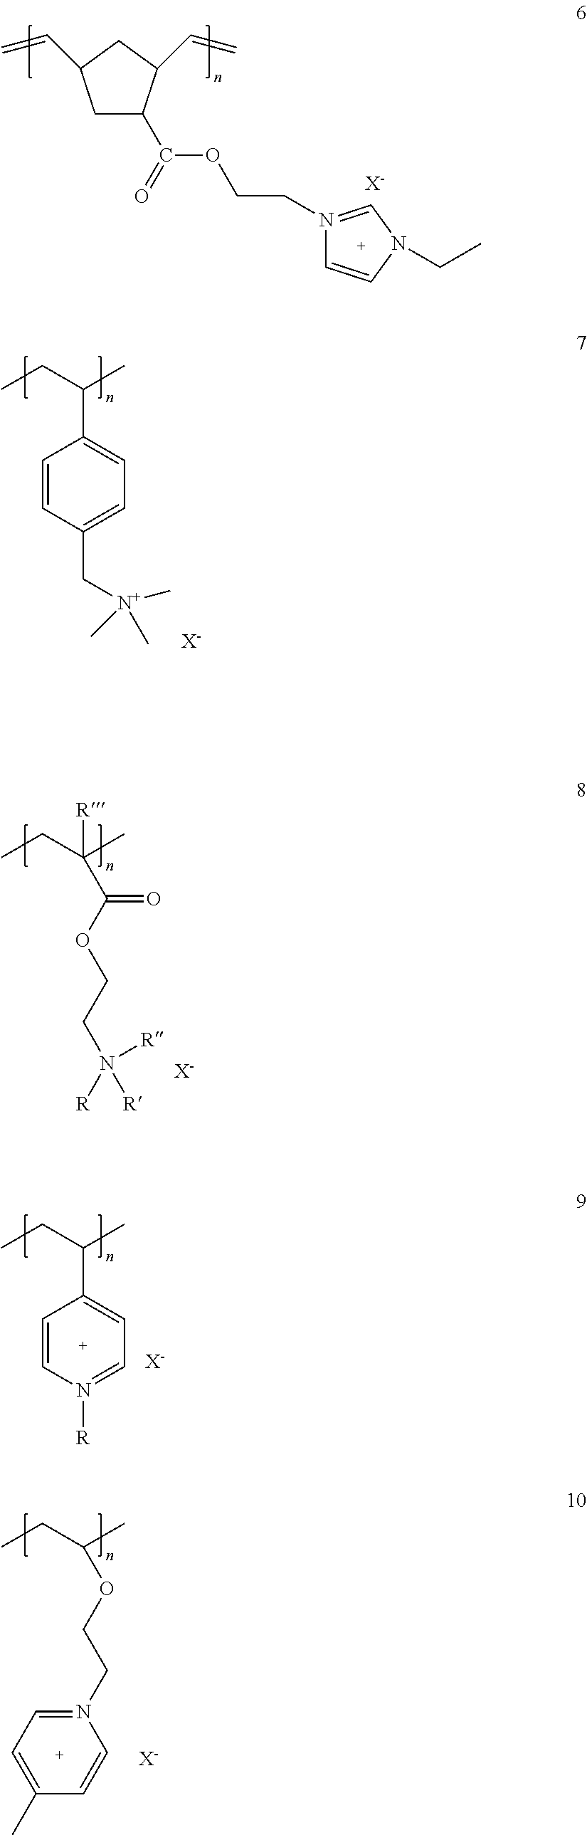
C1(C(CC)C)=CC=C(C[N+](C)(C)C)C=C1.[X-].C1C(C(=O)OCCN2=CN(CC)C=C2)C(C=C)CC1C=C.[X-].[R]C(CC)(C)C(OCCN([R])([R])[R])=O.[X-].C1(C(CC)C)=CC=N([R])C=C1.[X-].O(C(CC)C)CCN1=CC=C(C)C=C1.[X-]
